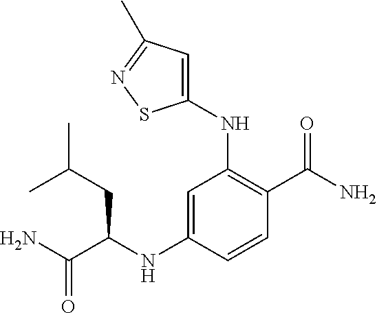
C1(NC(C(N)=O)CC(C)C)=CC(NC2=CC(C)=NS2)=C(C(N)=O)C=C1
